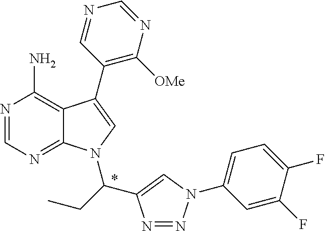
N1=CN=C2C(=C1N)C(C1=C([OMe])N=CN=C1)=CN2C(CC)C1=CN(C2=CC=C(F)C(F)=C2)N=N1
